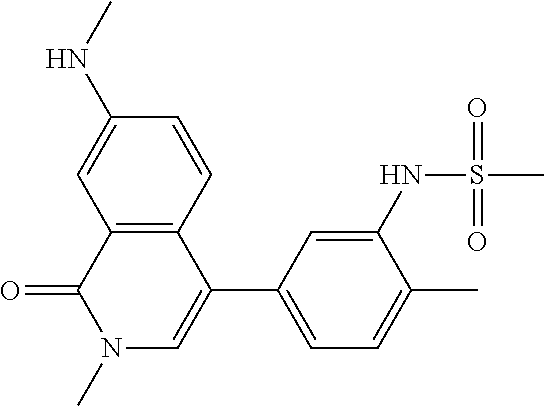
C1(NC)=CC2=C(C=C1)C(C1=CC=C(C)C(NS(C)(=O)=O)=C1)=CN(C)C2=O
